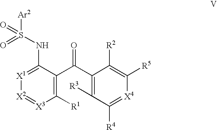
[X1]1=C(NS([Ar2])(=O)=O)C(C(C2=C([R3])C([R4])=[X4]C([R5])=C2[R2])=O)=C([R1])[X3]=[X2]1
